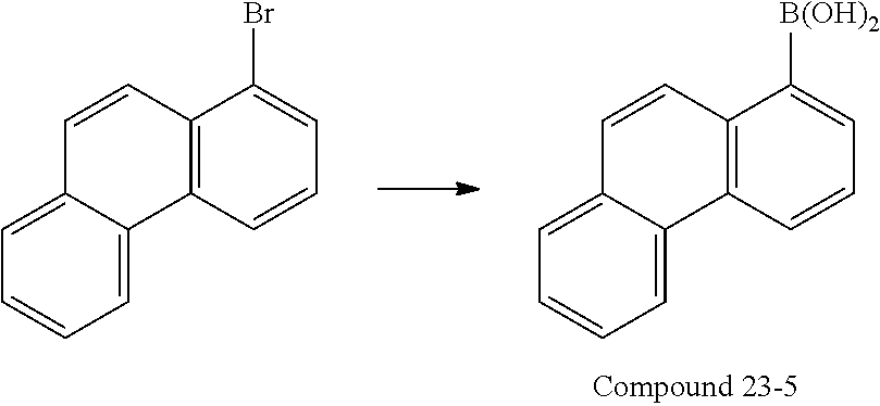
C12=C(C=CC=C1[B(OH)2])C1=CC=CC=C1C=C2.C12=C(C=CC=C1Br)C1=CC=CC=C1C=C2
